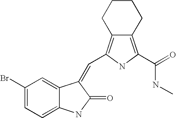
C1(Br)=CC=C2C(=C1)C(=CC1=C3CCCCC3=C(C(=O)NC)N1)C(=O)N2
